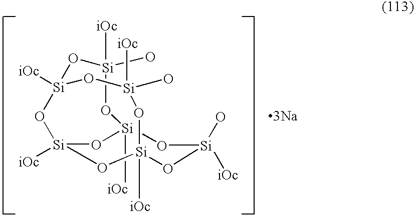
O1[Si]2([iOc])O[Si](O)([iOc])O[Si]3([iOc])O[Si]([iOc])(O2)O[Si]([iOc])(O[Si]1(O)[iOc])O[Si](O)([iOc])O3.[3Na]
